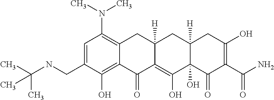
C1=C(CNC(C)(C)C)C(O)=C2C(=C1N(C)C)CC1([H])C(=C(O)C3(O)C([H])(C1)CC(O)=C(C(N)=O)C3=O)C2=O
